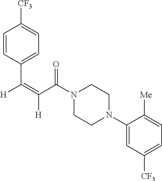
C1=CC(C([H])=C(C(N2CCN(C3=CC([CF3])=CC=C3[Me])CC2)=O)[H])=CC=C1[CF3]
